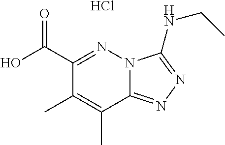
C12=NN=C(NCC)N1N=C(C(O)=O)C(C)=C2C.Cl
